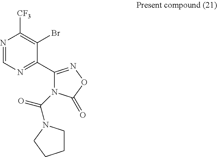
N1=CN=C(C2=NOC(=O)N2C(=O)N2CCCC2)C(Br)=C1[CF3]
